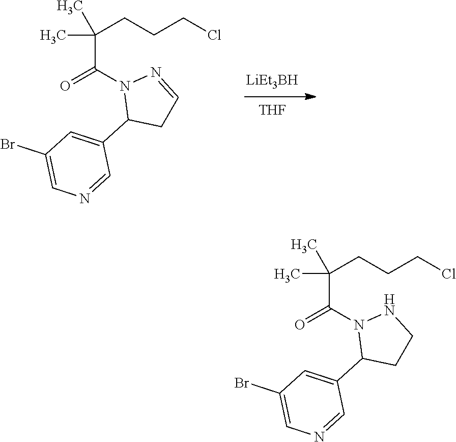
[THF].CC(C)(CCCCl)C(N1C(C2=CC(Br)=CN=C2)CC=N1)=O.CC(C)(CCCCl)C(N1C(C2=CC(Br)=CN=C2)CCN1)=O
